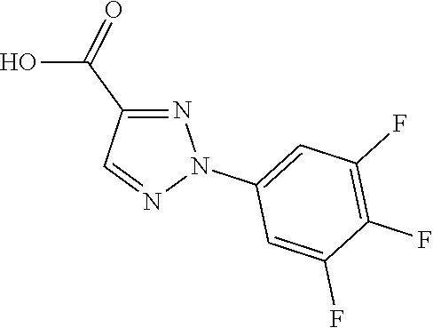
N1=C(C(O)=O)C=NN1C1=CC(F)=C(F)C(F)=C1
